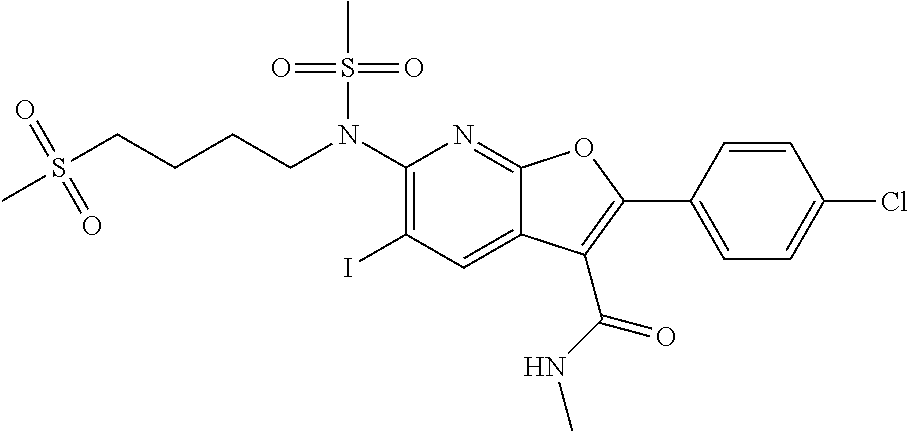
C1(N(CCCCS(C)(=O)=O)S(C)(=O)=O)=C(I)C=C2C(=N1)OC(C1=CC=C(Cl)C=C1)=C2C(NC)=O
